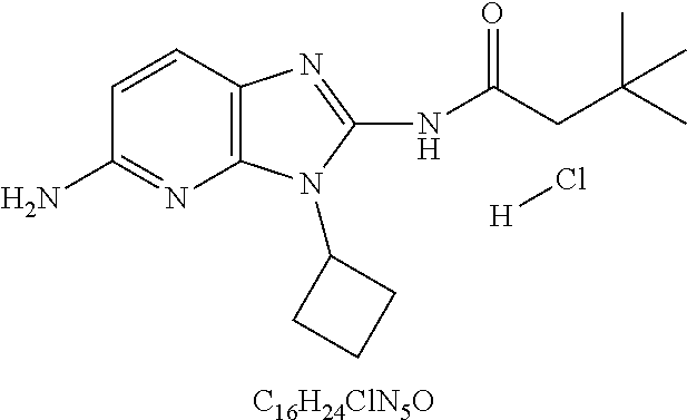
C1=CC2=C(N=C1N)N(C1CCC1)C(NC(CC(C)(C)C)=O)=N2.[H]Cl.[C16H24ClN5O]
